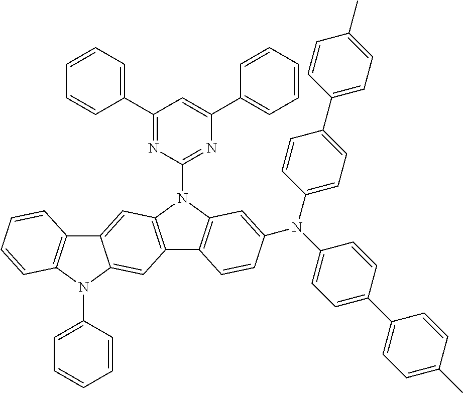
C1(C2=CC=CC=C2)=NC(N2C3=C(C4=C2C=C2C(=C4)N(C4=CC=CC=C4)C4=C2C=CC=C4)C=CC(N(C2=CC=C(C4=CC=C(C)C=C4)C=C2)C2=CC=C(C4=CC=C(C)C=C4)C=C2)=C3)=NC(C2=CC=CC=C2)=C1
